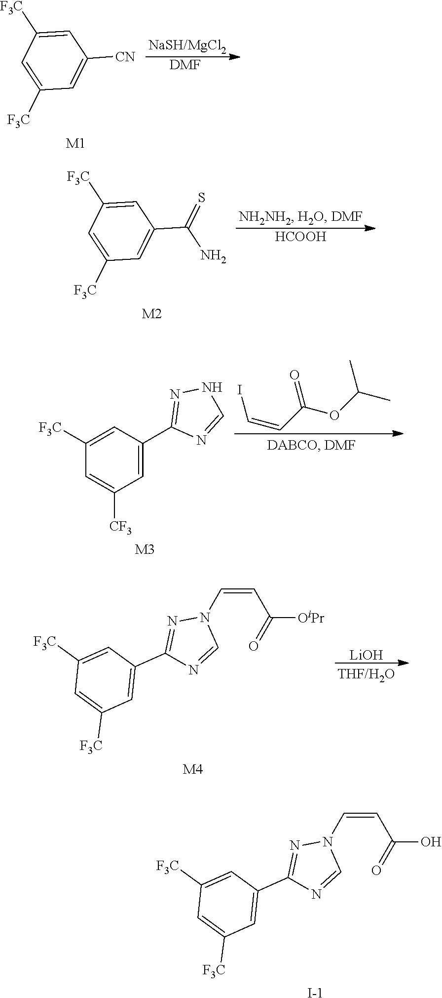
C1([F3C])=CC([F3C])=CC([CN])=C1.[M1].[DMF].C1([F3C])=CC([F3C])=CC(C(N)=S)=C1.[M2].[HCOOH].C(=CC(OC(C)C)=O)I.C1=C([CF3])C=C(C2=NNC=N2)C=C1[F3C].[M3].[LiOH].O=C(C=CN1N=C(C2=CC([F3C])=CC([F3C])=C2)N=C1)[OiPr].[M4].O=C(C=CN1N=C(C2=CC([F3C])=CC([F3C])=C2)N=C1)O.[I-]
